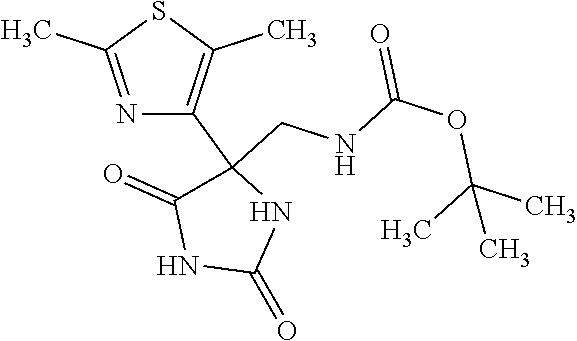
N1=C(C)SC(C)=C1C1(CNC(=O)OC(C)(C)C)C(=O)NC(=O)N1
